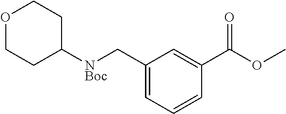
C1(C[NBoc]C2CCOCC2)=CC=CC(C(OC)=O)=C1
